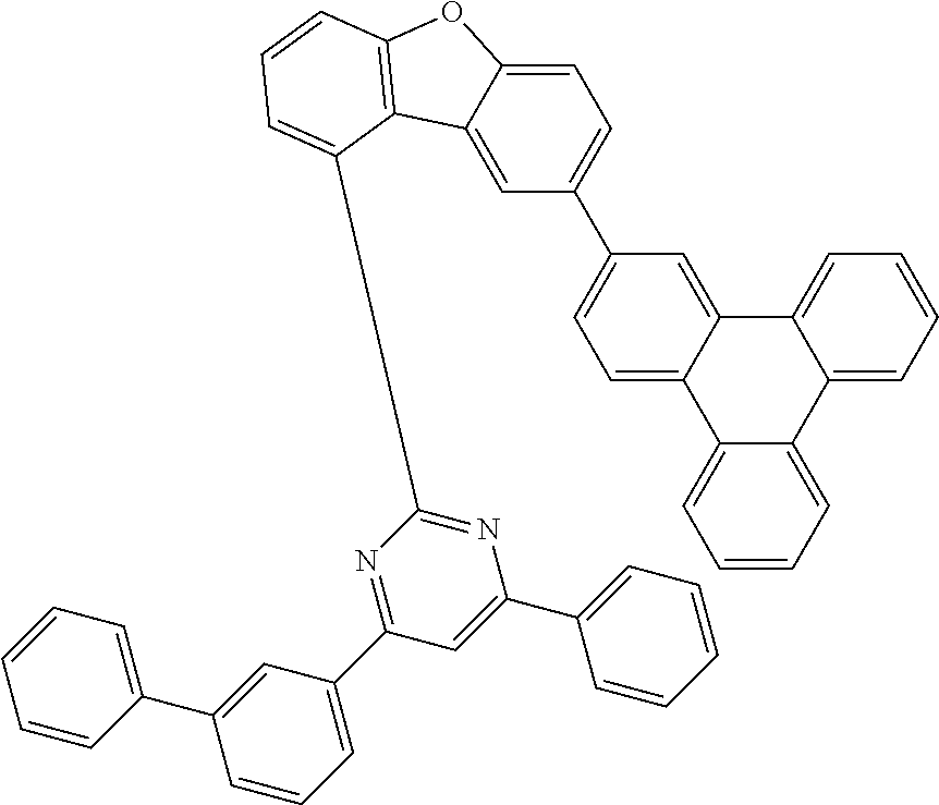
C1=C2C(=CC=C1C1=CC=C3C(=C1)C1=CC=CC=C1C1=CC=CC=C31)OC1=C2C(C2=NC(C3=CC=CC=C3)=CC(C3=CC=CC(C4=CC=CC=C4)=C3)=N2)=CC=C1
